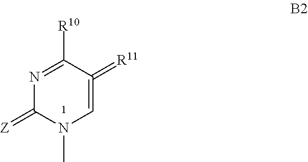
N1=C([R10])C(=[R11])=CN(C)C1=[Z]
